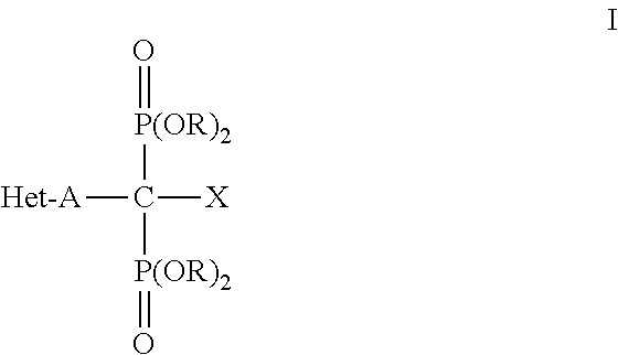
[Het-A]C([X])([P(OR)2]=O)[P(OR)2]=O
